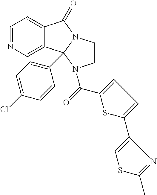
C1=NC=C2C(=C1)C(=O)N1CCN(C(C3=CC=C(C4=CSC(C)=N4)S3)=O)C21C1=CC=C(Cl)C=C1
